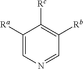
C1([Ra])=CN=CC([Rb])=C1[Rc]
